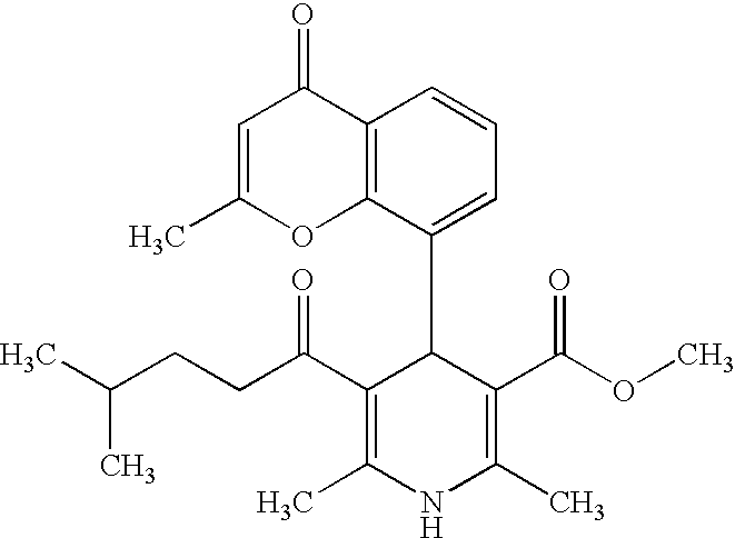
C12=C(C(C3C(C(CCC(C)C)=O)=C(C)NC(C)=C3C(OC)=O)=CC=C1)OC(C)=CC2=O
